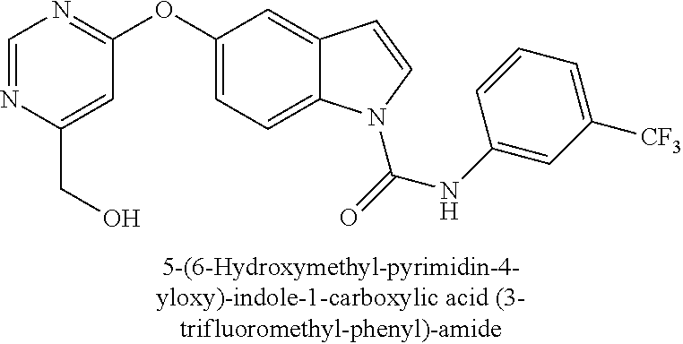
O(C1=CC=C2C(=C1)C=CN2C(NC1=CC([CF3])=CC=C1)=O)C1=NC=NC(CO)=C1
